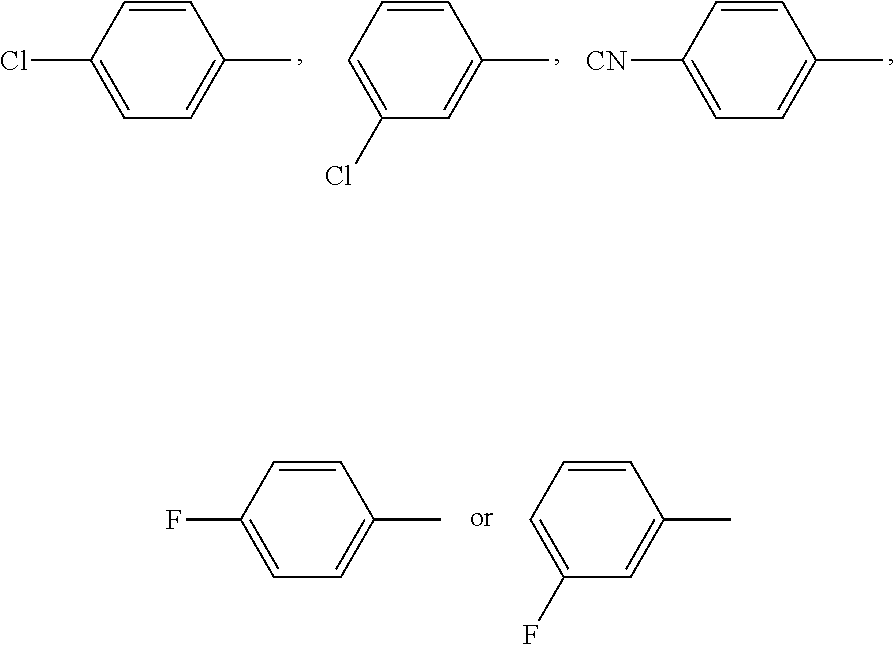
C1=CC(Cl)=CC=C1C.C1=CC=C(Cl)C=C1C.C1=CC([CN])=CC=C1C.C1=CC(F)=CC=C1C.C1=CC=C(F)C=C1C
